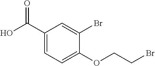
OC(C1=CC=C(OCCBr)C(Br)=C1)=O
